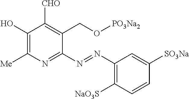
C1(O)=C([Me])N=C(N=NC2=C([NaO3S])C=CC([SO3Na])=C2)C(CO[PO3Na2])=C1[CHO]
